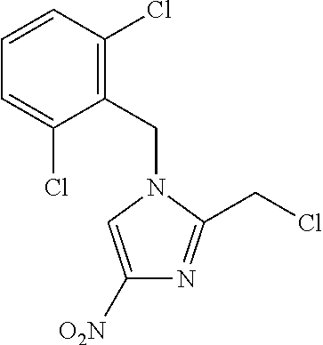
C1(CN2C(CCl)=NC([O2N])=C2)=C(Cl)C=CC=C1Cl
